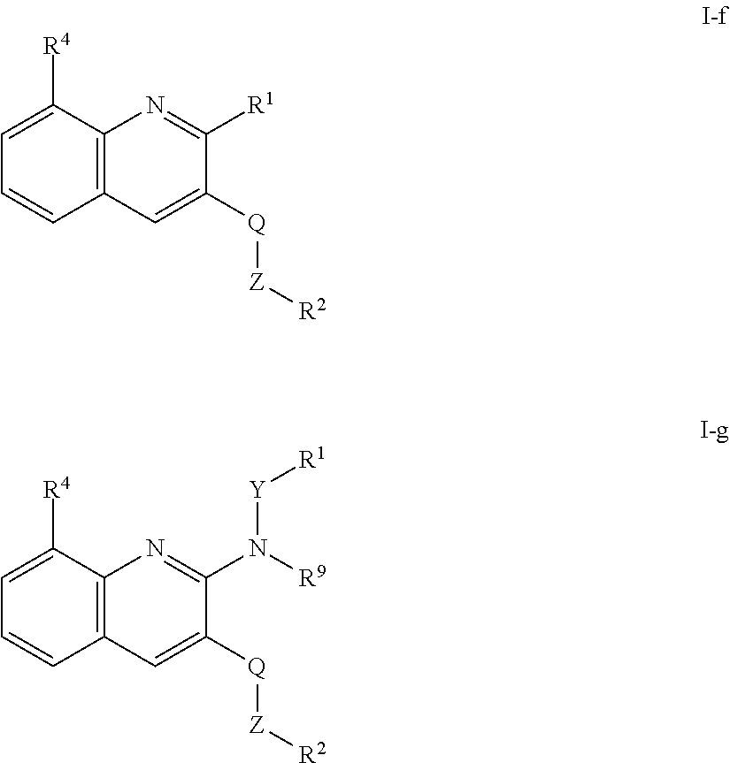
C12=C(C=C([Q][Z][R2])C(N([Y][R1])[R9])=N1)C=CC=C2[R4].C12=C(C=C([Q][Z][R2])C([R1])=N1)C=CC=C2[R4]
